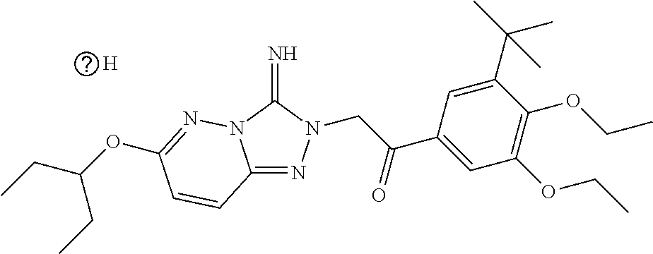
C12=NN(CC(C3=CC(OCC)=C(OCC)C(C(C)(C)C)=C3)=O)C(=N)N1N=C(OC(CC)CC)C=C2.[H]
